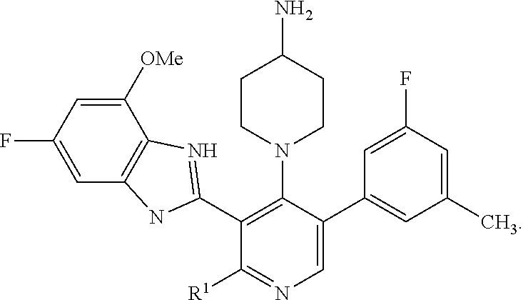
C1=C(C2=CC(C)=CC(F)=C2)C(N2CCC(N)CC2)=C(C2=NC3=C(N2)C=C(F)C=C3[OMe])C([R1])=N1
